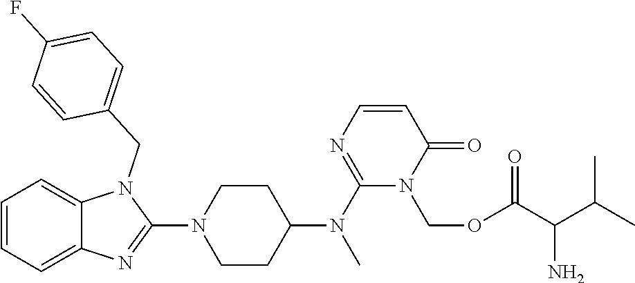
C1=CC=C2C(=C1)N(CC1=CC=C(F)C=C1)C(N1CCC(N(C)C3=NC=CC(=O)N3COC(=O)C(N)C(C)C)CC1)=N2
